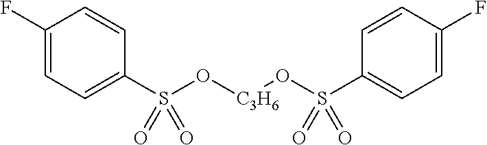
C1(F)=CC=C(S(O[C3H6]OS(C2=CC=C(F)C=C2)(=O)=O)(=O)=O)C=C1
